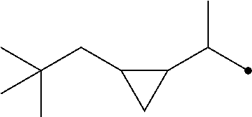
C1(C(C)C)C(CC(C)(C)C)C1
